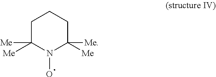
C1C([Me])([Me])N(O)C([Me])([Me])CC1
